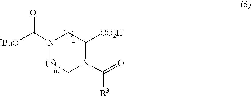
[tBuO]C(N1CC([CO2H])N(C(=O)[R3])CC1)=O
